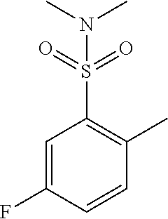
C1=C(F)C=CC(C)=C1S(N(C)C)(=O)=O
